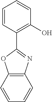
C1=CC(C2=NC3=C(O2)C=CC=C3)=C(O)C=C1
